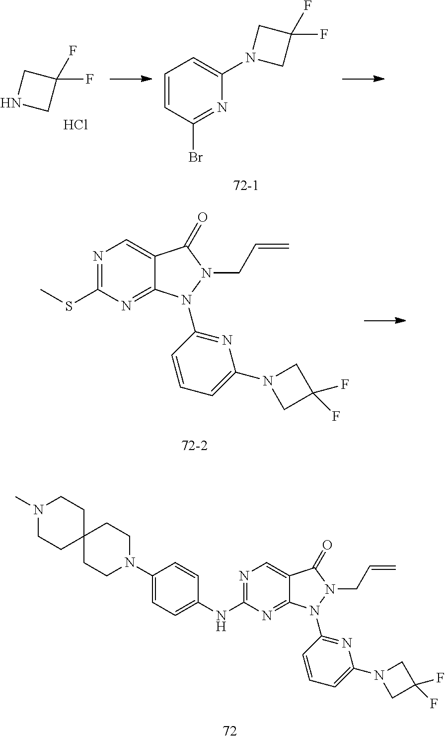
C1(N2CCC3(CC2)CCN(C)CC3)=CC=C(NC2=NC=C3C(=N2)N(C2=NC(N4CC(F)(F)C4)=CC=C2)N(CC=C)C3=O)C=C1.N1(C2=CC=CC(Br)=N2)CC(F)(F)C1.N1CC(F)(F)C1.Cl.CSC1=NC=C2C(=N1)N(C1=NC(N3CC(F)(F)C3)=CC=C1)N(CC=C)C2=O
